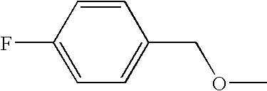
C1=CC(F)=CC=C1COC
